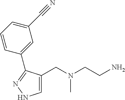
C1=C(CN(CCN)C)C(C2=CC(C#N)=CC=C2)=NN1
